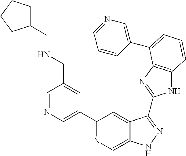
C1=NC=C(C2=NC=C3C(=C2)C(C2=NC4=C(N2)C=CC=C4C2=CN=CC=C2)=NN3)C=C1CNCC1CCCC1
